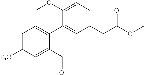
COC1=CC=C(CC(OC)=O)C=C1C1=CC=C([F3C])C=C1C=O
